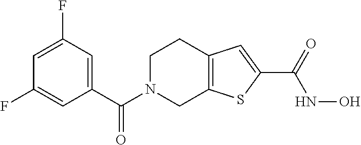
C(N1CC2=C(CC1)C=C(C(=O)NO)S2)(=O)C1=CC(F)=CC(F)=C1
